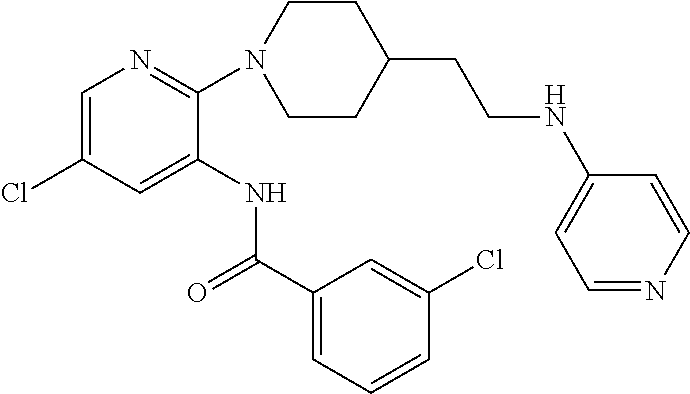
C1(N2CCC(CCNC3=CC=NC=C3)CC2)=NC=C(Cl)C=C1NC(C1=CC=CC(Cl)=C1)=O
